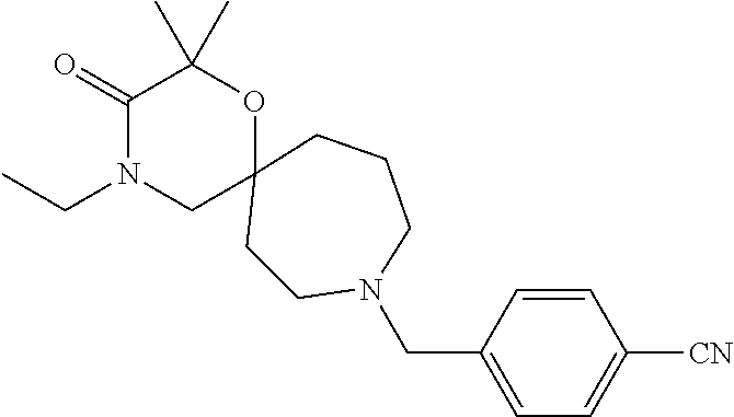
CCN1CC2(OC(C)(C)C1=O)CCN(CC1=CC=C([CN])C=C1)CCC2
